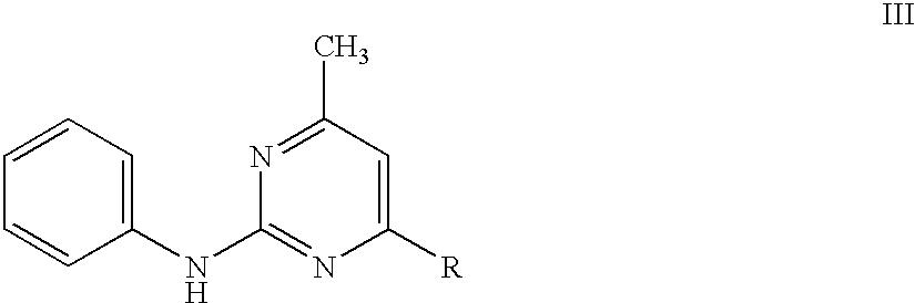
C1(NC2=NC([R])=CC(C)=N2)=CC=CC=C1
